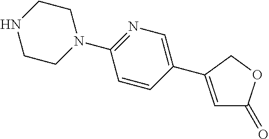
C1CN(C2=NC=C(C3=CC(=O)OC3)C=C2)CCN1
